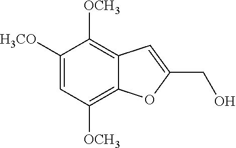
C1([H3CO])=CC([OCH3])=C2C(=C1[OCH3])C=C(CO)O2
